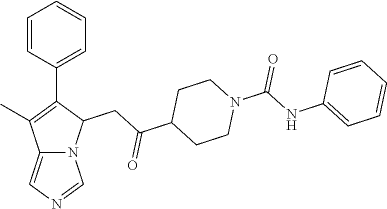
C12=CN=CN1C(CC(C1CCN(C(NC3=CC=CC=C3)=O)CC1)=O)C(C1=CC=CC=C1)=C2C
